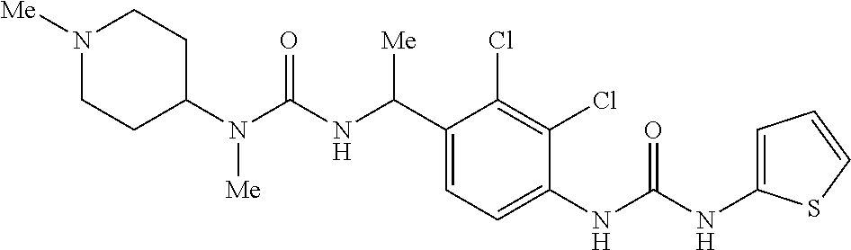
C1(N(C(NC(C2=CC=C(NC(NC3=CC=CS3)=O)C(Cl)=C2Cl)[Me])=O)[Me])CCN([Me])CC1
